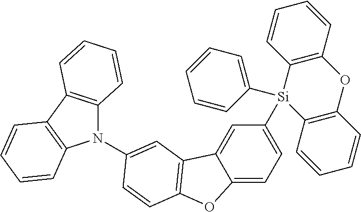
C12=CC=C([Si]3(C4=CC=CC=C4)C4=C(C=CC=C4)OC4=C3C=CC=C4)C=C1C1=C(O2)C=CC(N2C3=C(C4=C2C=CC=C4)C=CC=C3)=C1
